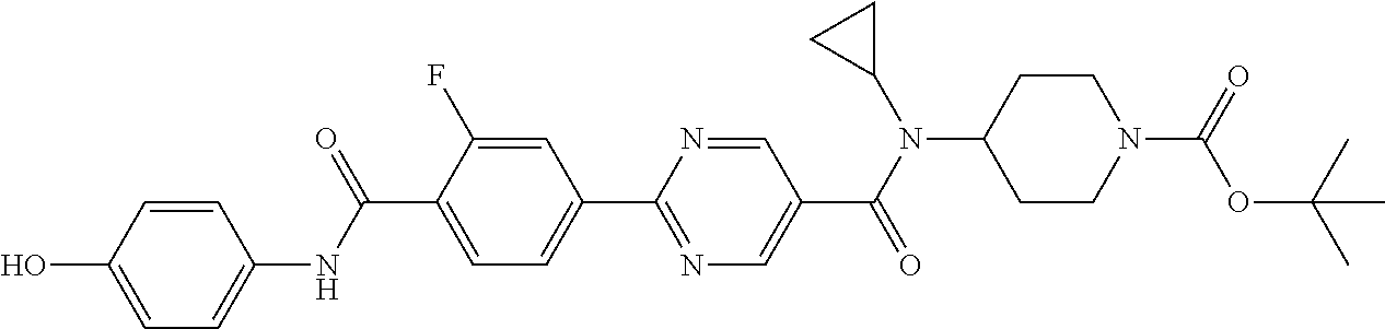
C1(C(NC2=CC=C(O)C=C2)=O)=CC=C(C2=NC=C(C(N(C3CC3)C3CCN(C(=O)OC(C)(C)C)CC3)=O)C=N2)C=C1F
